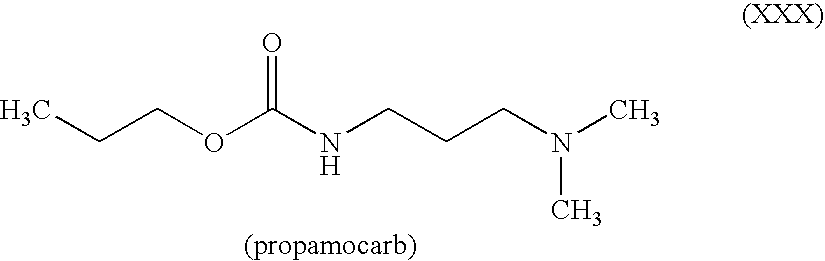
CCCOC(NCCCN(C)C)=O
